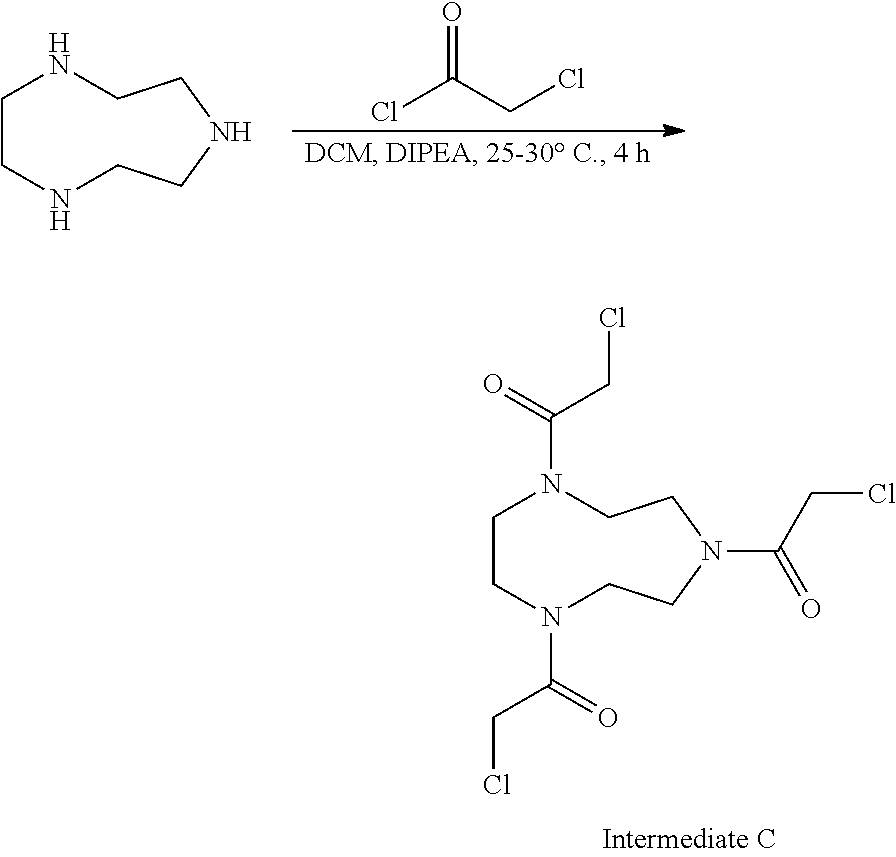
C1CN(C(=O)CCl)CCN(C(=O)CCl)CCN1C(=O)CCl.O=C(Cl)CCl.C1CNCCNCCN1
